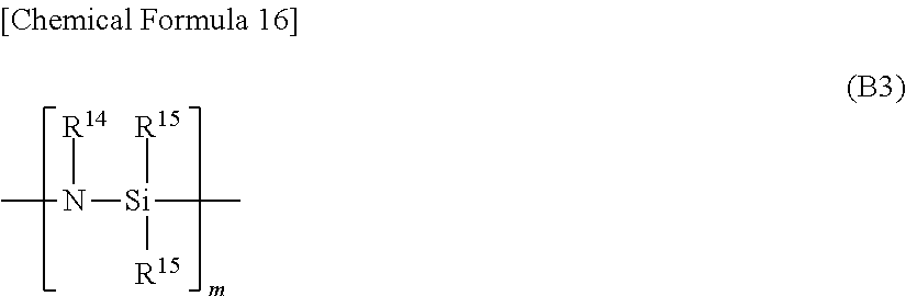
[R15][Si]([R15])(C)N(C)[R14]
